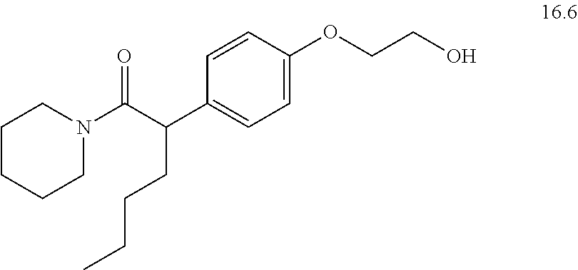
C1CCCN(C(C(C2=CC=C(OCCO)C=C2)CCCC)=O)C1
